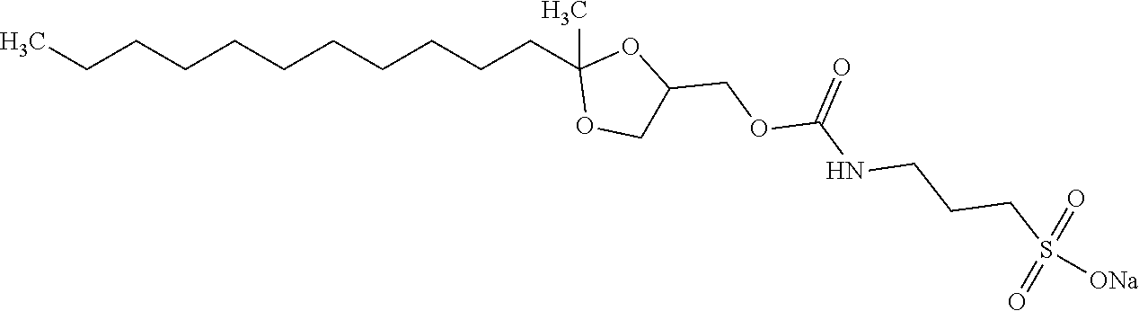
CCCCCCCCCCCC1(C)OCC(COC(=O)NCCCS([ONa])(=O)=O)O1
